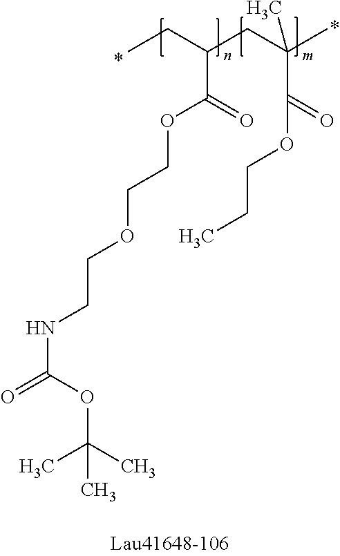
CCC(CC(C)(C(OCCC)=O)C)C(=O)OCCOCCNC(=O)OC(C)(C)C
